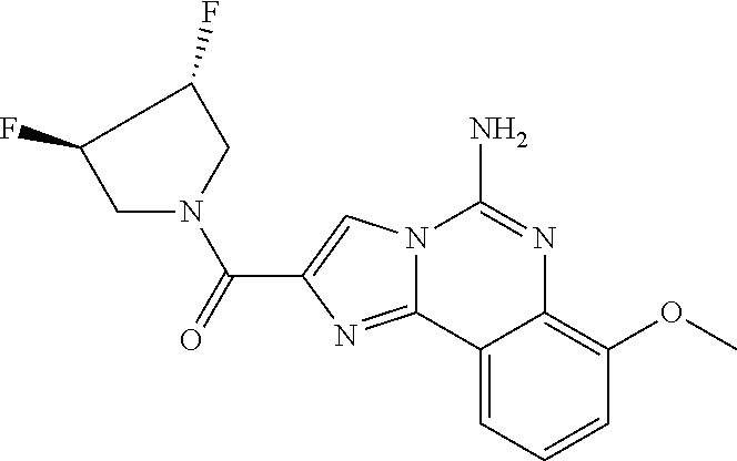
N12C(=NC(C(=O)N3CC(F)C(F)C3)=C1)C1=CC=CC(OC)=C1N=C2N
